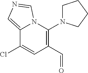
C1(C=O)=C(N2CCCC2)N2C(=CN=C2)C(Cl)=C1
